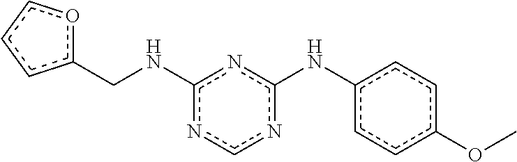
c1(CNc2nc(Nc3ccc(OC)cc3)ncn2)occc1
